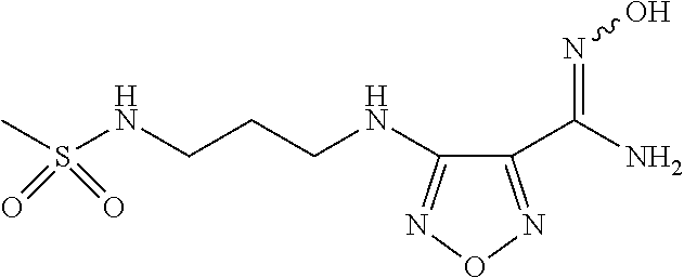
C1(C(=NO)N)=NON=C1NCCCNS(C)(=O)=O
